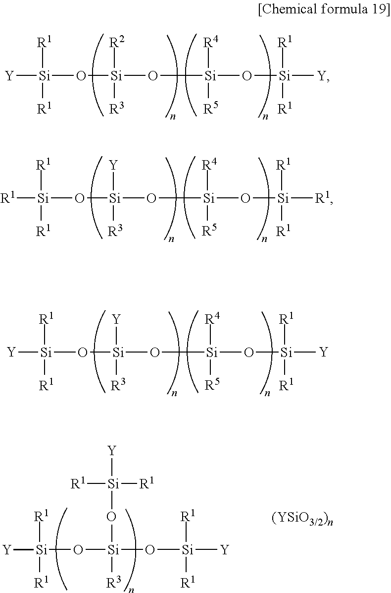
[R1][Si](O[Si](O[Si](O[Si]([R1])([R1])[R1])([R4])[R5])([Y])[R3])([R1])[R1].[Y][Si](O[Si](O[Si](O[Si]([Y])([R1])[R1])([R4])[R5])([R2])[R3])([R1])[R1].[Y][Si](O[Si](O[Si](O[Si]([Y])([R1])[R1])([R4])[R5])([Y])[R3])([R1])[R1].O([Si](O[Si]([Y])([R1])[R1])(O[Si]([R1])([R1])[Y])[R3])[Si]([Y])([R1])[R1]
